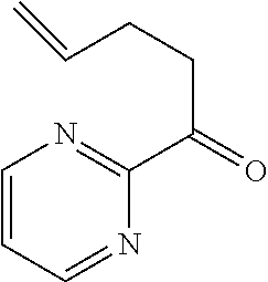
C1=CC=NC(C(CCC=C)=O)=N1
